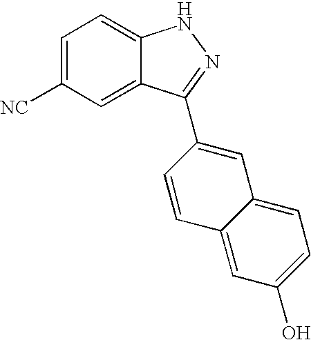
[NC]C1=CC=C2C(=C1)C(C1=CC3=CC=C(O)C=C3C=C1)=NN2
